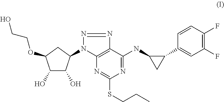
C1(O)C(O)C(N2C3=C(C(NC4CC4C4=CC(F)=C(F)C=C4)=NC(SCCC)=N3)N=N2)CC1OCCO
